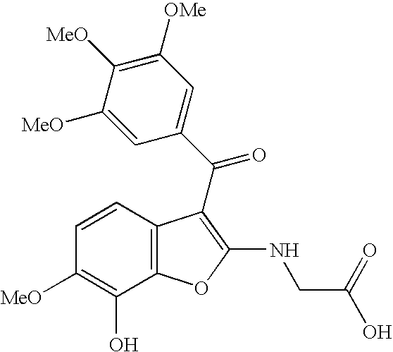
C1=C([MeO])C([MeO])=C([OMe])C=C1C(=O)C1=C(NCC(O)=O)OC2=C1C=CC([MeO])=C2O
